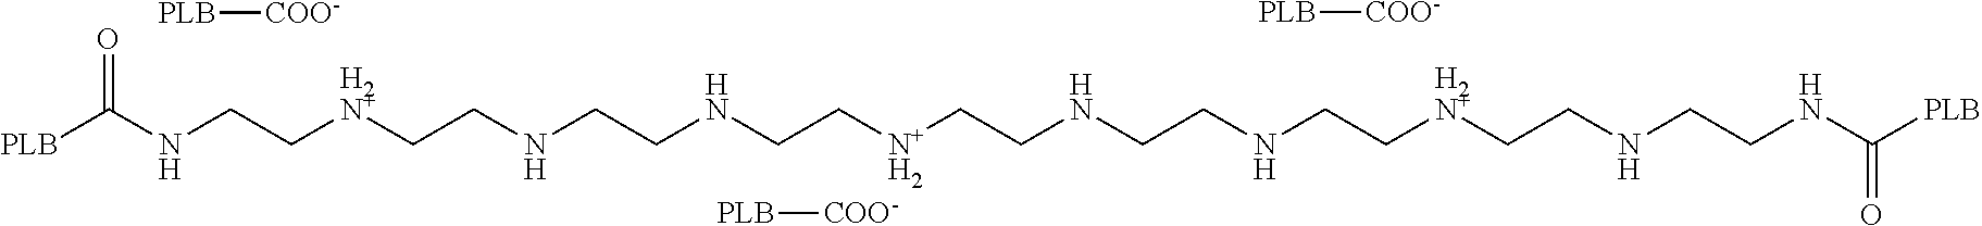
[PLB]C(NCC[H2N+]CCNCCNCC[N+H2]CCNCCNCC[H2N+]CCNCCNC([PLB])=O)=O.[PLB][COO-].[PLB][COO-].[PLB][COO-]
